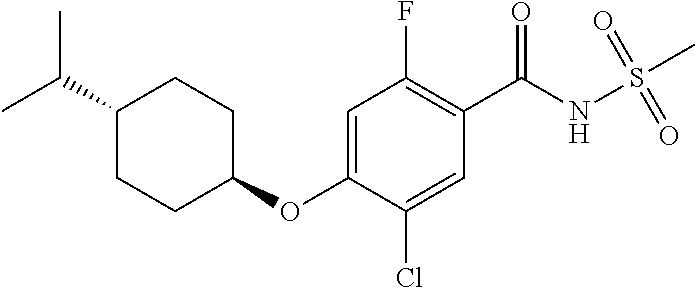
C1=C(OC2CCC(C(C)C)CC2)C(Cl)=CC(C(NS(C)(=O)=O)=O)=C1F
